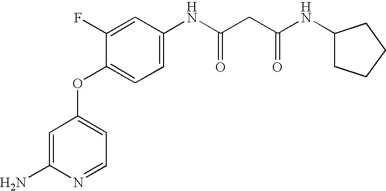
C1=C(N)N=CC=C1OC1=CC=C(NC(=O)CC(=O)NC2CCCC2)C=C1F
